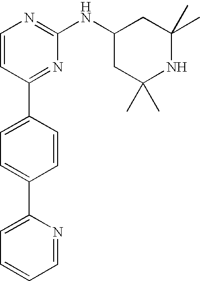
C1=CC(C2=CC=C(C3=CC=CC=N3)C=C2)=NC(NC2CC(C)(C)NC(C)(C)C2)=N1
